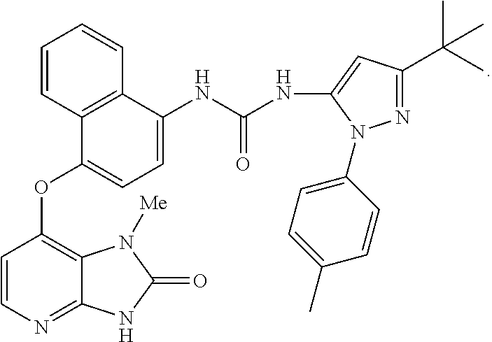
C1=CN=C2C(=C1OC1=CC=C(NC(=O)NC3=CC(C(C)(C)C)=NN3C3=CC=C(C)C=C3)C3=C1C=CC=C3)N([Me])C(=O)N2
